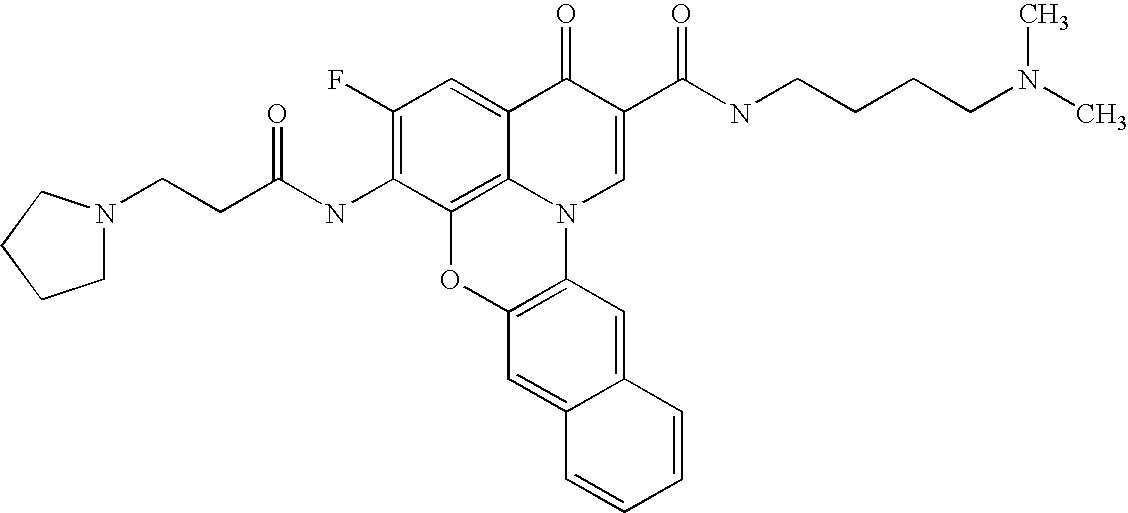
C12=C3C(=CC(F)=C1NC(CCN1CCCC1)=O)C(=O)C(C(=O)NCCCCN(C)C)=CN3C1=C(O2)C=C2C(=C1)C=CC=C2
